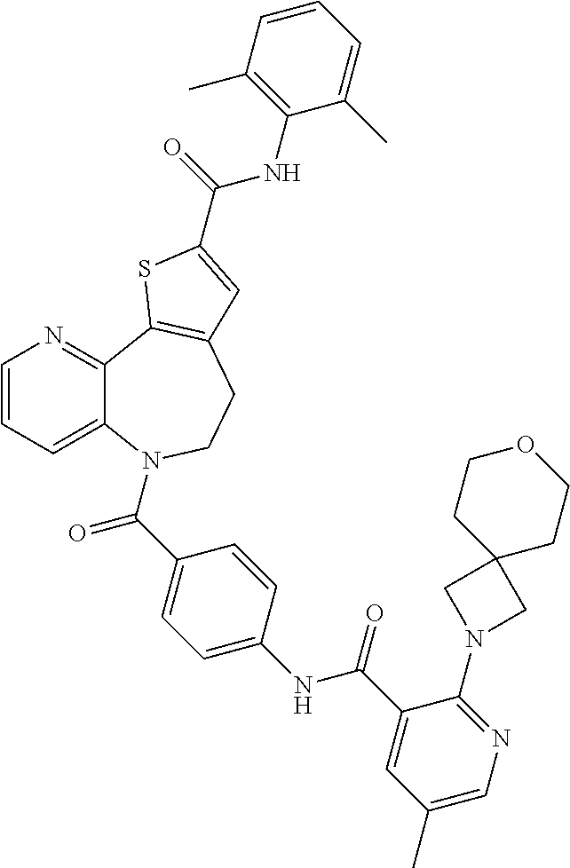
C1=CC=C2C(=N1)C1=C(CCN2C(C2=CC=C(NC(C3=CC(C)=CN=C3N3CC4(C3)CCOCC4)=O)C=C2)=O)C=C(C(=O)NC2=C(C)C=CC=C2C)S1
